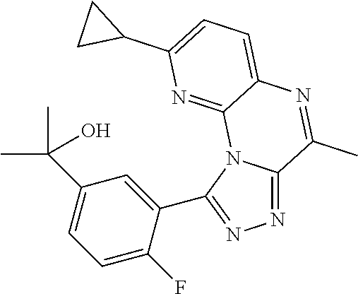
N1=C2N(C(C3=CC(C(C)(C)O)=CC=C3F)=N1)C1=NC(C3CC3)=CC=C1N=C2C
